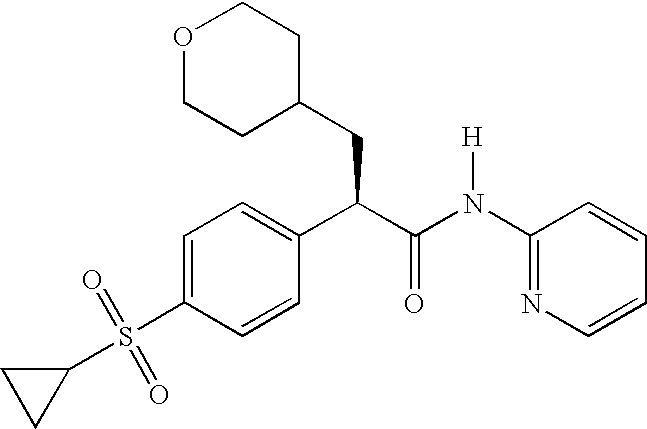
O1CCC(CC(C(N(C2=NC=CC=C2)[H])=O)C2=CC=C(S(C3CC3)(=O)=O)C=C2)CC1
